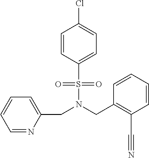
C1=NC(CN(CC2=C(C#N)C=CC=C2)S(=O)(=O)C2=CC=C(Cl)C=C2)=CC=C1
